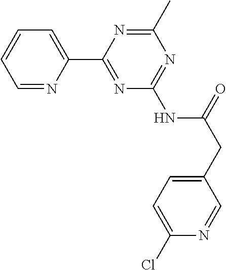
C1=NC(C2=NC(NC(CC3=CC=C(Cl)N=C3)=O)=NC(C)=N2)=CC=C1
